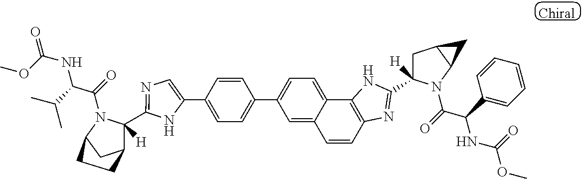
C1(C2=CC=C(C3=CC=C4C5=C(N=C(C6([H])CC7C(N6C(=O)C(C6=CC=CC=C6)NC(=O)OC)C7)N5)C=CC4=C3)C=C2)=CN=C(C2([H])C3CC(N2C(=O)C(C(C)C)NC(OC)=O)CC3)N1
